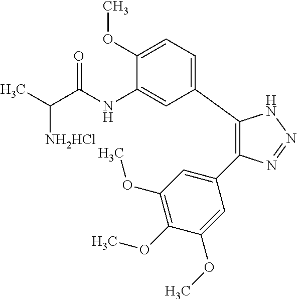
C1(C2=CC=C(OC)C(NC(C(C)[NH2HCl])=O)=C2)=C(C2=CC(OC)=C(OC)C(OC)=C2)N=NN1
